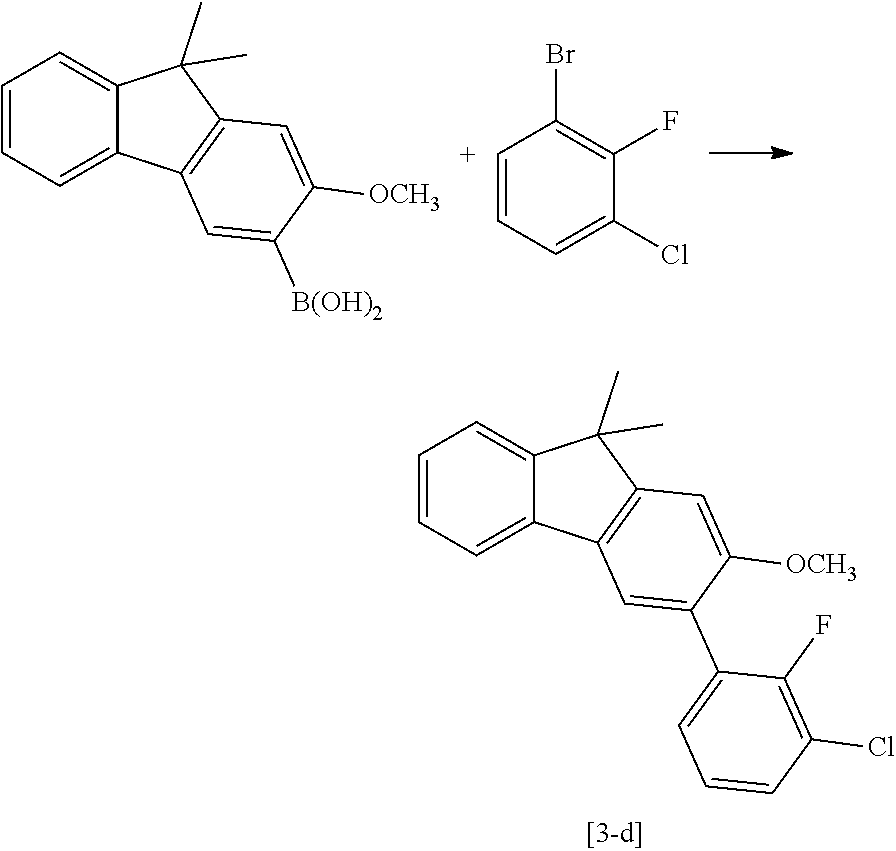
C1=CC=C2C(=C1)C(C)(C)C1=C2C=C([B(OH)2])C([OCH3])=C1.[C+]1=CC=C(Cl)C(F)=C1Br.C1=CC=C2C(=C1)C(C)(C)C1=C2C=C(C2=CC=CC(Cl)=C2F)C([OCH3])=C1
